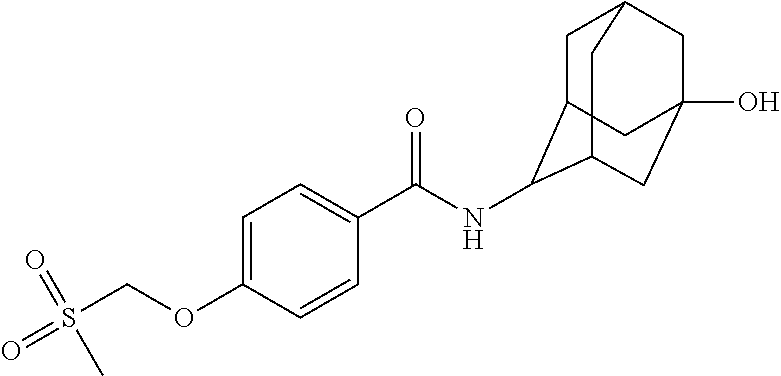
C1C2C(NC(C3=CC=C(OCS(=O)(C)=O)C=C3)=O)C3CC(O)(CC1C3)C2
